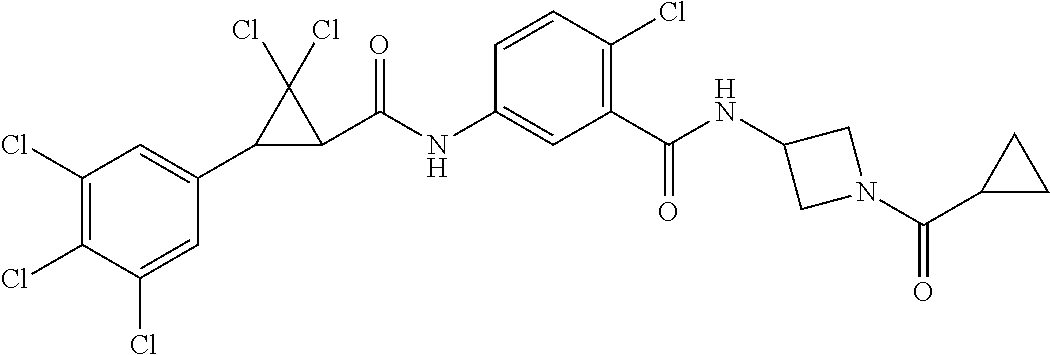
C1(Cl)=C(Cl)C(Cl)=CC(C2C(C(NC3=CC(C(=O)NC4CN(C(C5CC5)=O)C4)=C(Cl)C=C3)=O)C2(Cl)Cl)=C1
